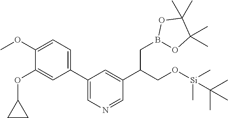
C1(C2=CN=CC(C(CO[Si](C)(C)C(C)(C)C)CB3OC(C)(C)C(C)(C)O3)=C2)=CC=C(OC)C(OC2CC2)=C1
